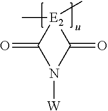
C[E2]1(C)C(=O)N([W])C1=O
